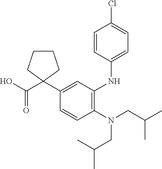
C1=CC(NC2=C(N(CC(C)C)CC(C)C)C=CC(C3(C(O)=O)CCCC3)=C2)=CC=C1Cl
